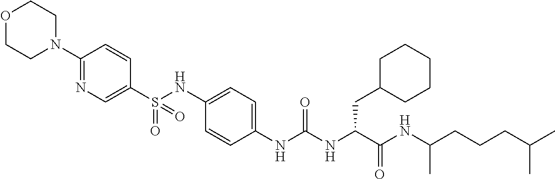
C1(S(NC2=CC=C(NC(NC(C(NC(CCCC(C)C)C)=O)CC3CCCCC3)=O)C=C2)(=O)=O)=CN=C(N2CCOCC2)C=C1
